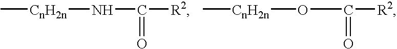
C[CnH2n]NC(=O)[R2].C[CnH2n]OC(=O)[R2]
